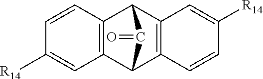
[R14]C1=CC2=C(C=C1)C1C3=C(C2C1=O)C=CC([R14])=C3
